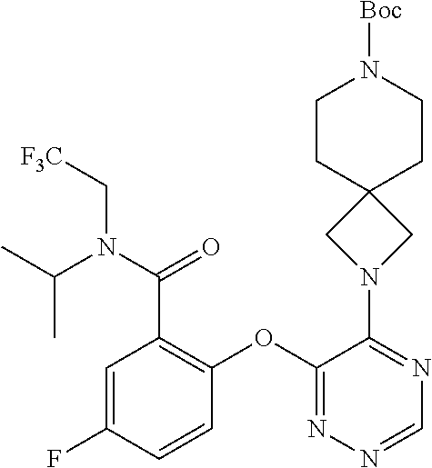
C1CC2(CCN1[Boc])CN(C1=NC=NN=C1OC1=C(C(N(C[F3C])C(C)C)=O)C=C(F)C=C1)C2
